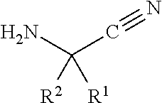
NC(C#N)([R2])[R1]
